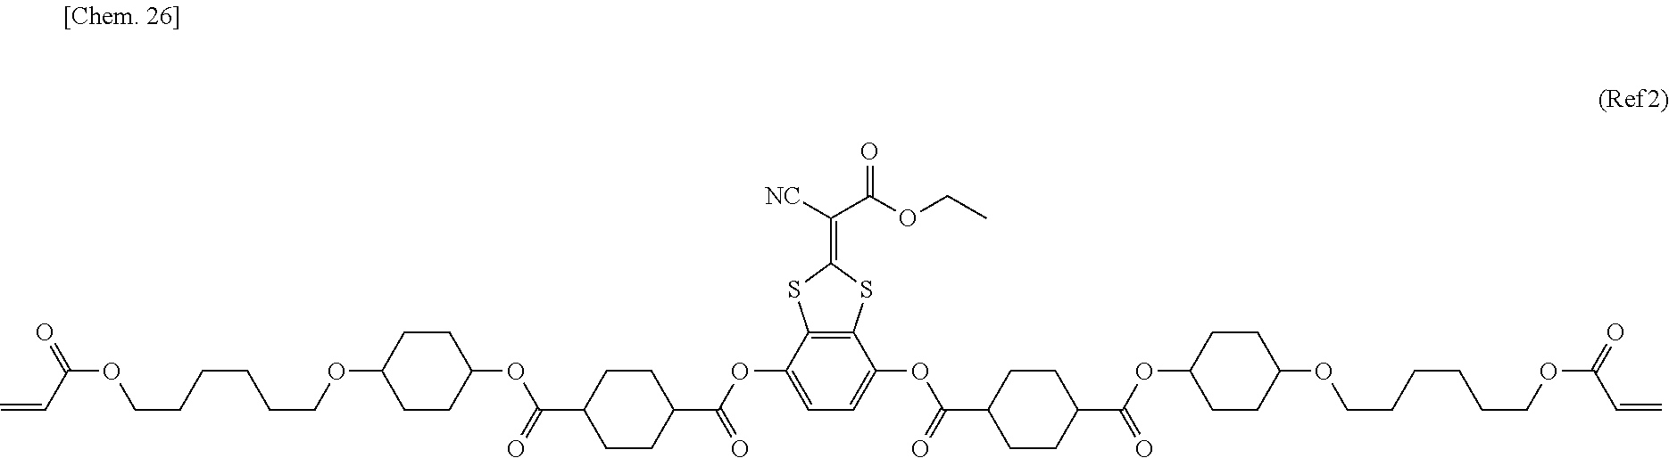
C=CC(OCCCCCCOC1CCC(OC(C2CCC(C(=O)OC3=CC=C(OC(C4CCC(C(OC5CCC(OCCCCCCOC(C=C)=O)CC5)=O)CC4)=O)C4=C3SC(=C(C(OCC)=O)[NC])S4)CC2)=O)CC1)=O
